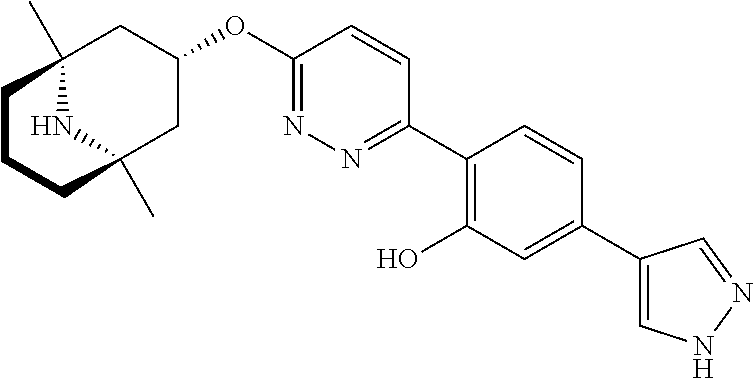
C12(C)NC(C)(CC(OC3=NN=C(C4=C(O)C=C(C5=CNN=C5)C=C4)C=C3)C1)CCC2
